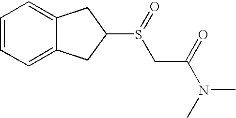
C1=CC=C2C(=C1)CC(S(CC(=O)N(C)C)=O)C2
